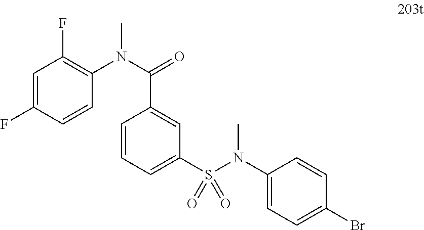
C1=C(F)C=CC(N(C(=O)C2=CC(S(N(C)C3=CC=C(Br)C=C3)(=O)=O)=CC=C2)C)=C1F
